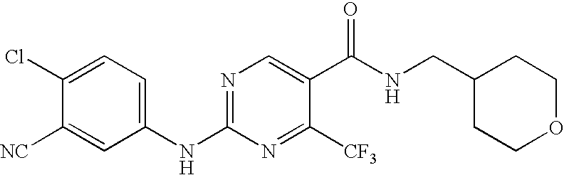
C1(NC2=NC=C(C(NCC3CCOCC3)=O)C([CF3])=N2)=CC=C(Cl)C([NC])=C1
